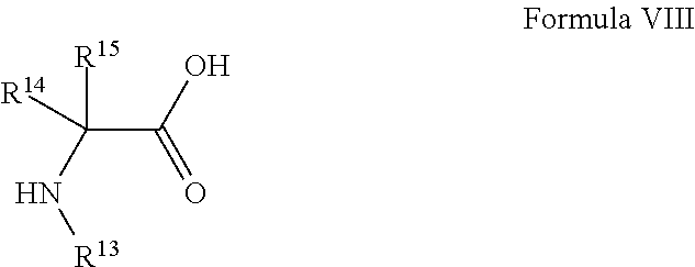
C(C(O)=O)([R15])(N[R13])[R14]
